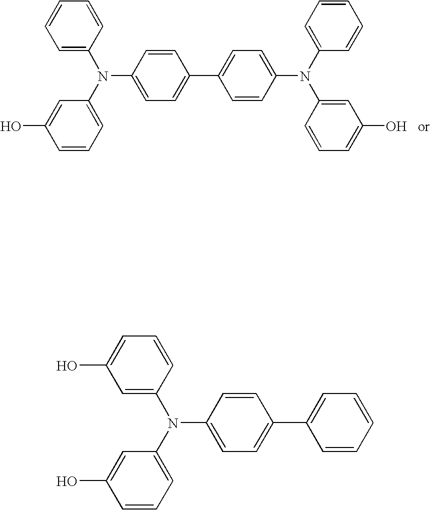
C1=C(N(C2=CC=CC(O)=C2)C2=CC=C(C3=CC=CC=C3)C=C2)C=CC=C1O.C1=C(N(C2=CC=CC(O)=C2)C2=CC=C(C3=CC=C(N(C4=CC=CC=C4)C4=CC(O)=CC=C4)C=C3)C=C2)C=CC=C1
